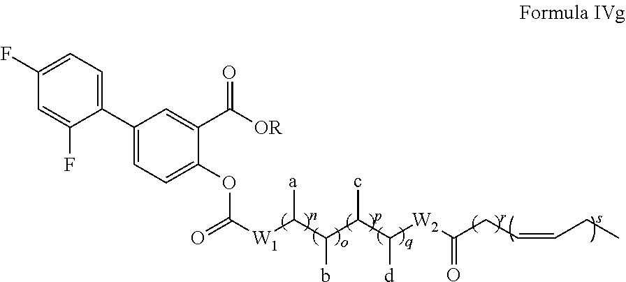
C1(C2=CC=C(F)C=C2F)=CC=C(OC(=O)[W1]C(C(C(C([W2]C(CC=CCC)=O)[d])c)b)[a])C(C([OR])=O)=C1
